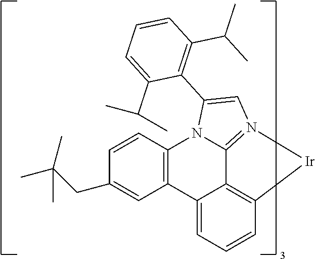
C1=CC2=C(C=C1CC(C)(C)C)C1=CC=CC3=C1C1=N(C=C(C4=C(C(C)C)C=CC=C4C(C)C)N21)[Ir]3
